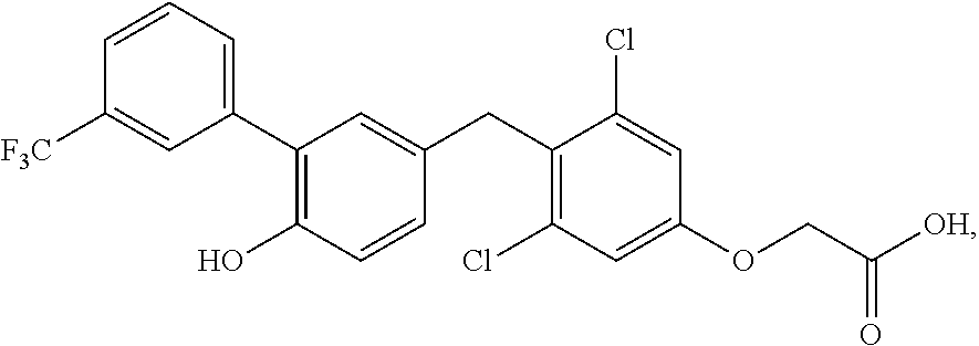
C1(C2=C(O)C=CC(CC3=C(Cl)C=C(OCC([OH])=O)C=C3Cl)=C2)=CC=CC([F3C])=C1
